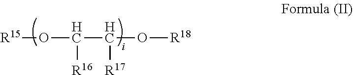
[R15]OC([R16])C([R17])O[R18]
